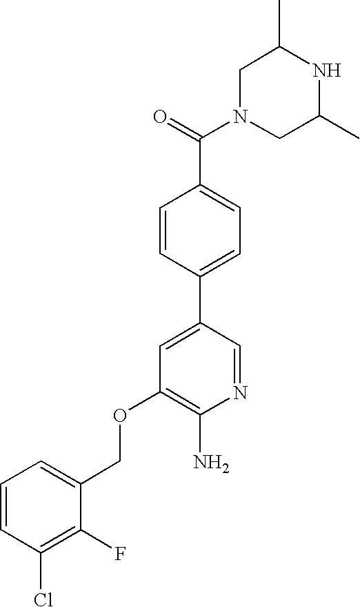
C1N(C(=O)C2=CC=C(C3=CC(OCC4=CC=CC(Cl)=C4F)=C(N)N=C3)C=C2)CC(C)NC1C
